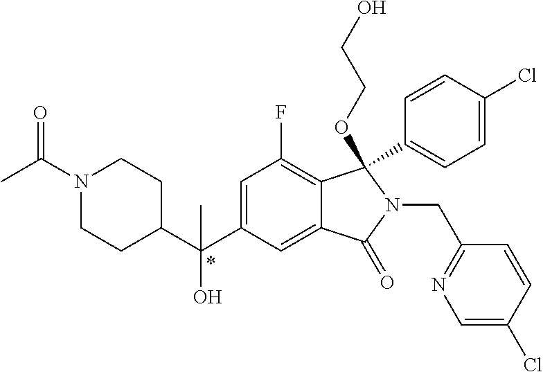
C1(C(C2=CC(F)=C3C(=C2)C(=O)N(CC2=NC=C(Cl)C=C2)C3(C2=CC=C(Cl)C=C2)OCCO)(O)C)CCN(C(C)=O)CC1
